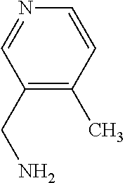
C1(CN)=C(C)C=CN=C1
